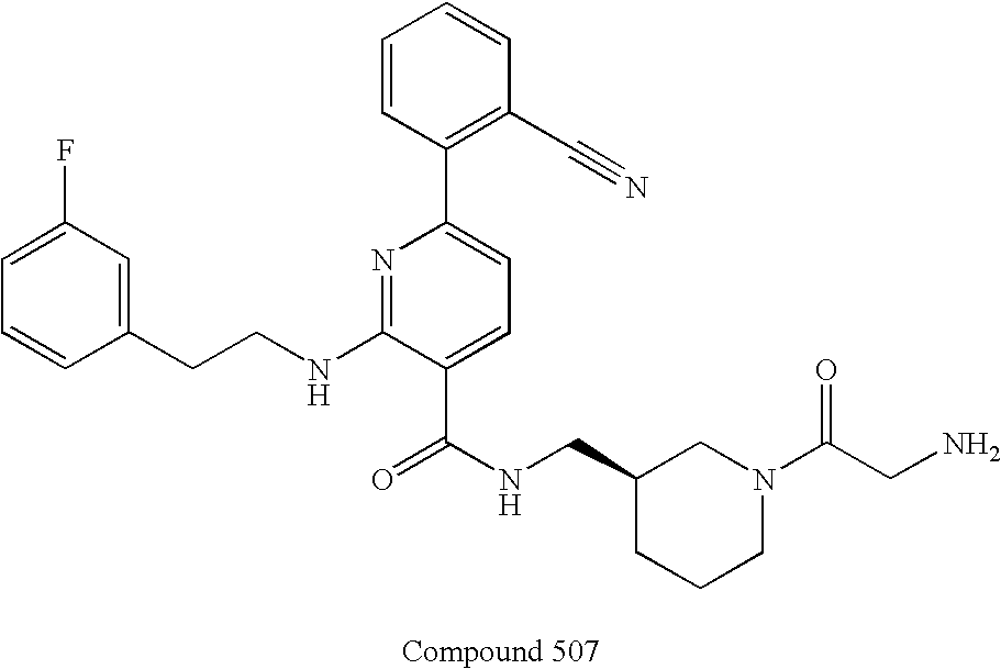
C1=CC(CCNC2=NC(C3=C(C#N)C=CC=C3)=CC=C2C(NCC2CCCN(C(CN)=O)C2)=O)=CC(F)=C1
